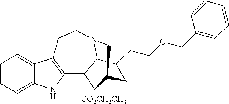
C1=CC=C2C(=C1)C1=C(N2)C2([CO2CH2CH3])C3N(CC1)CC(C2)CC3CCOCC1=CC=CC=C1
